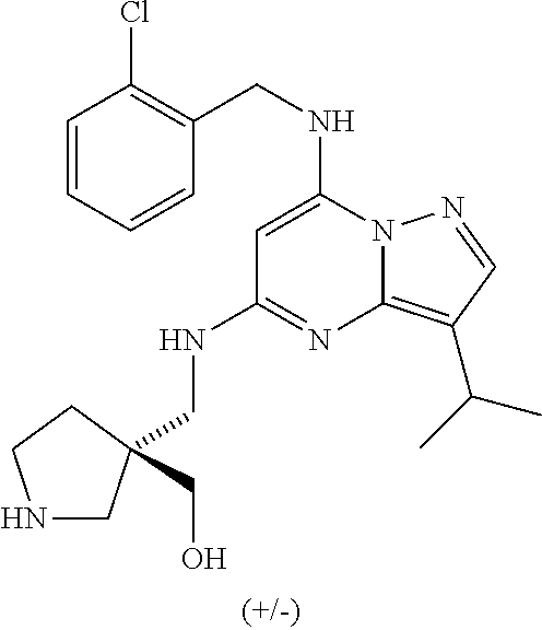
C(NC1=CC(NCC2(CO)CNCC2)=NC2=C(C(C)C)C=NN12)C1=C(Cl)C=CC=C1
